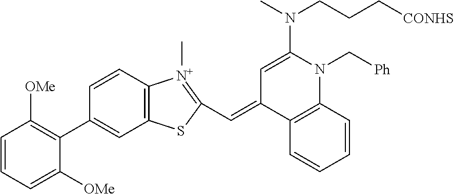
C1=CC=C([OMe])C(C2=CC3=C(C=C2)[N+](C)=C(C=C2C4=C(N(C[Ph])C(N(C)CCC[CONHS])=C2)C=CC=C4)S3)=C1[OMe]
